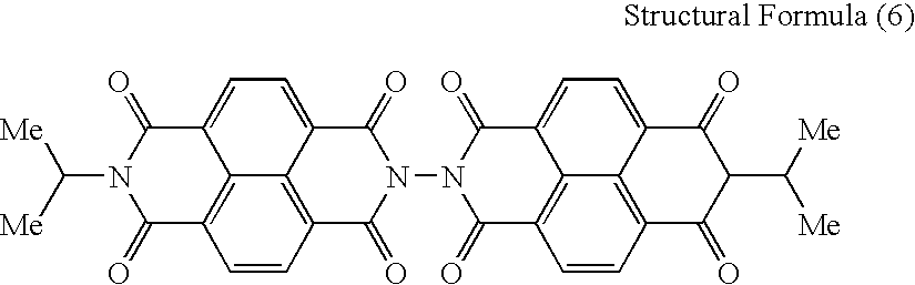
C1(=O)C2=C3C(=CC=C4C3=C(C=C2)C(=O)N(N2C(=O)C3=C5C(=CC=C6C5=C(C=C3)C(=O)C(C([Me])[Me])C6=O)C2=O)C4=O)C(=O)N1C([Me])[Me]
